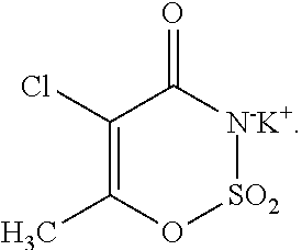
C1(Cl)=C(C)O[SO2][N-K+]C1=O
